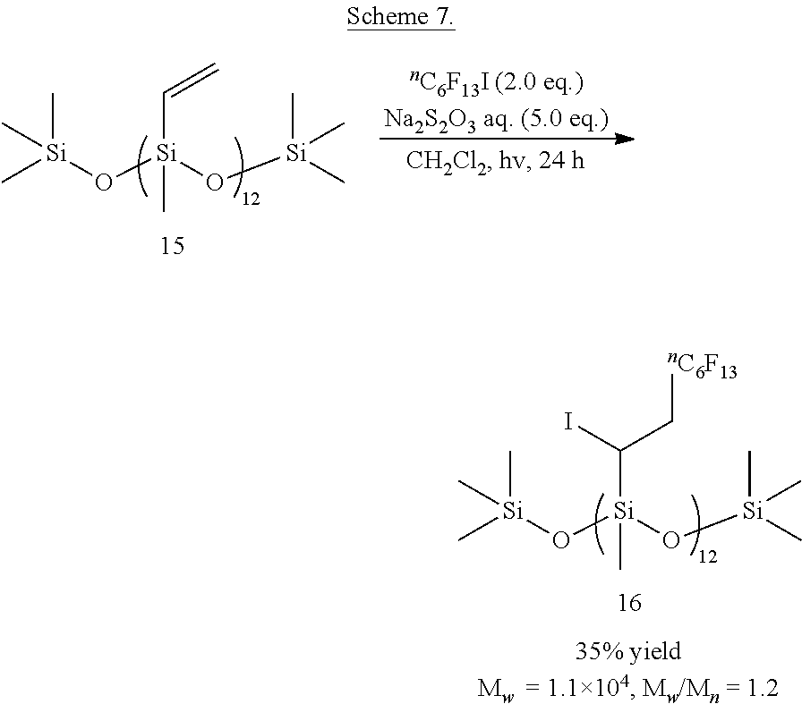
C[Si](O[Si](O[Si](C)(C)C)(C(C[nC6F13])I)C)(C)C.C[Si](O[Si](O[Si](C)(C)C)(C=C)C)(C)C
